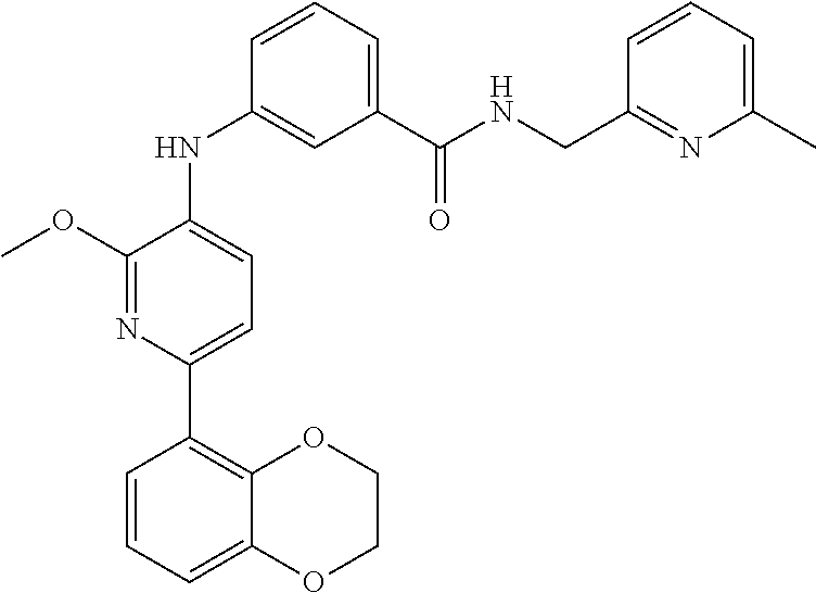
COC1=NC(C2=C3C(=CC=C2)OCCO3)=CC=C1NC1=CC(C(NCC2=NC(C)=CC=C2)=O)=CC=C1
